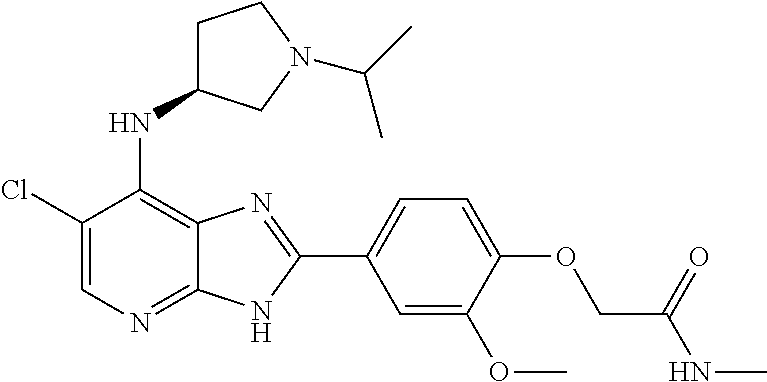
C1(Cl)=CN=C2C(=C1NC1CCN(C(C)C)C1)N=C(C1=CC=C(OCC(NC)=O)C(OC)=C1)N2
